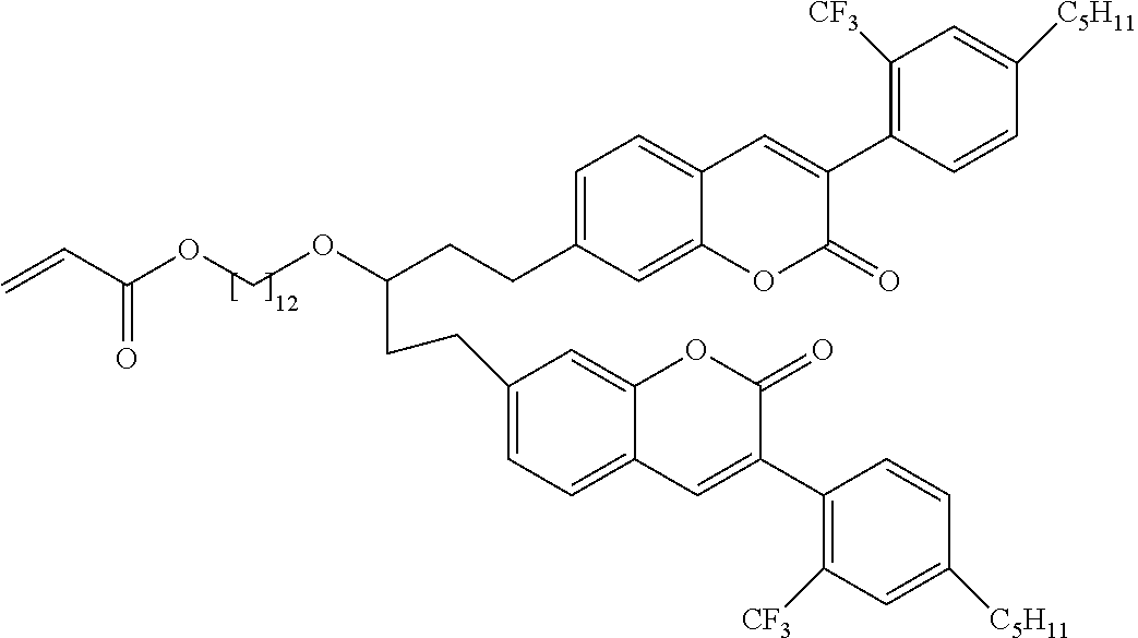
C1=C(CCC(CCC2=CC=C3C(=C2)OC(=O)C(C2=C([CF3])C=C([C5H11])C=C2)=C3)OCOC(C=C)=O)C=C2C(=C1)C=C(C1=C([CF3])C=C([C5H11])C=C1)C(=O)O2
